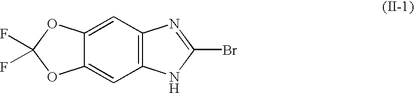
C1=C2C(=CC3=C1N=C(Br)N3)OC(F)(F)O2
